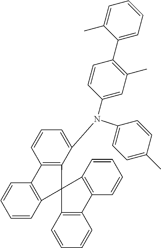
C1(C)=CC=C(N(C2=CC(C)=C(C3=CC=CC=C3C)C=C2)C2=CC=CC3=C2C2(C4=C3C=CC=C4)C3=C(C=CC=C3)C3=C2C=CC=C3)C=C1
